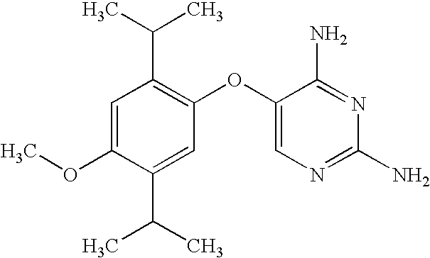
C1=C(OC)C(C(C)C)=CC(OC2=CN=C(N)N=C2N)=C1C(C)C
